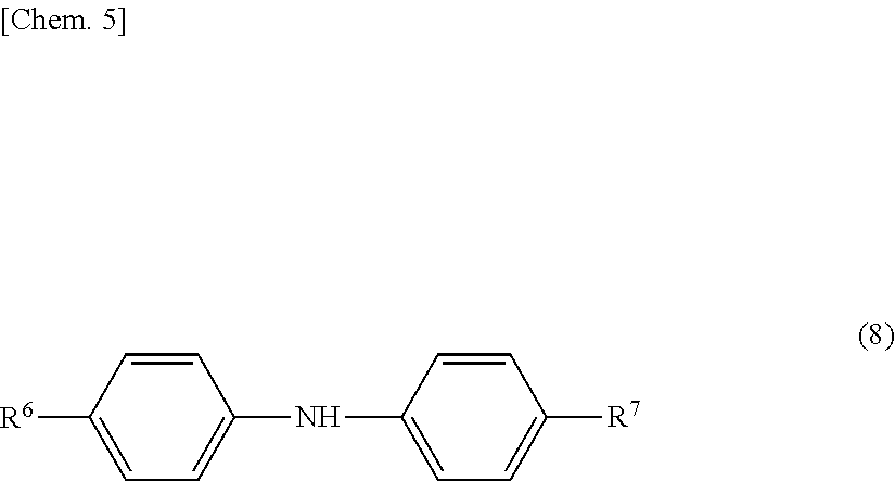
C1=CC([R6])=CC=C1NC1=CC=C([R7])C=C1
